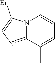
N12C(=NC=C1Br)C(C)=CC=C2
